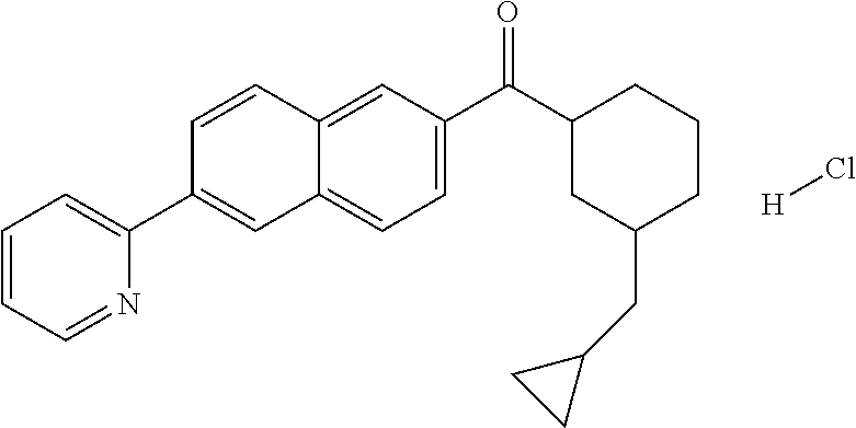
C1=CC2=CC(C(=O)C3CC(CC4CC4)CCC3)=CC=C2C=C1C1=CC=CC=N1.[H]Cl
